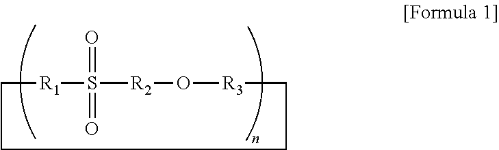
[R1]1CCCC[R3]O[R2]S1(=O)=O
